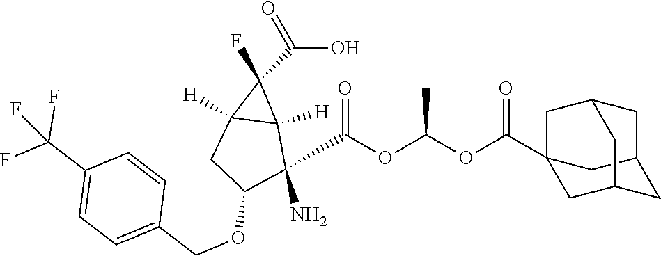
O=C(O)C1(F)C2([H])C1([H])C(N)(C(OC(OC(=O)C13CC4CC(C1)CC(C3)C4)C)=O)C(OCC1=CC=C(C(F)(F)F)C=C1)C2
